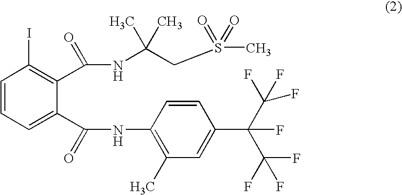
C1=CC=C(C(NC2=C(C)C=C(C(C(F)(F)F)(C(F)(F)F)F)C=C2)=O)C(C(NC(CS(=O)(=O)C)(C)C)=O)=C1I
